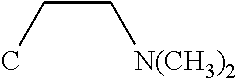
CCC[N(CH3)2]
